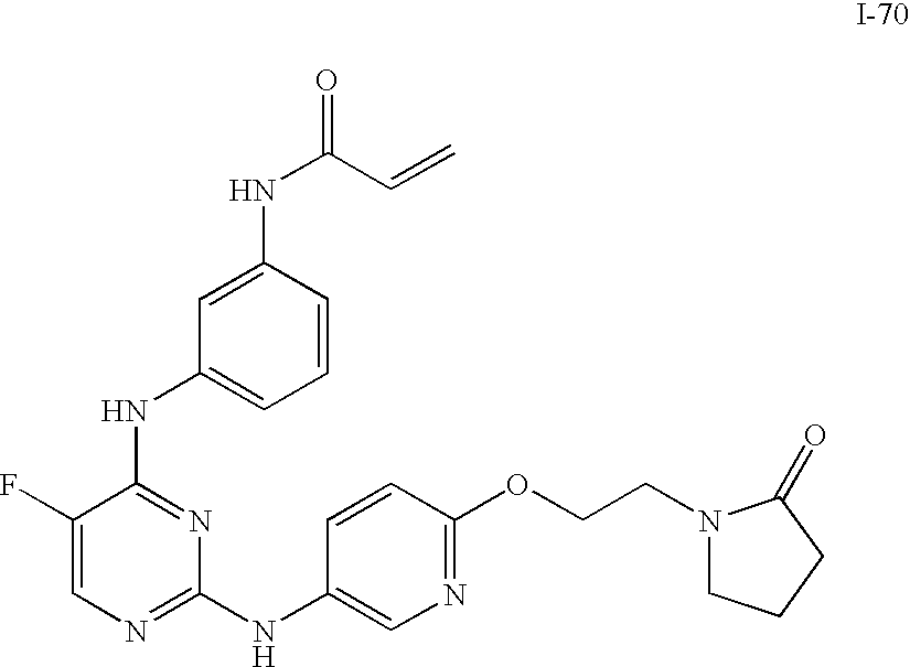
C1(F)=CN=C(NC2=CN=C(OCCN3CCCC3=O)C=C2)N=C1NC1=CC=CC(NC(C=C)=O)=C1
